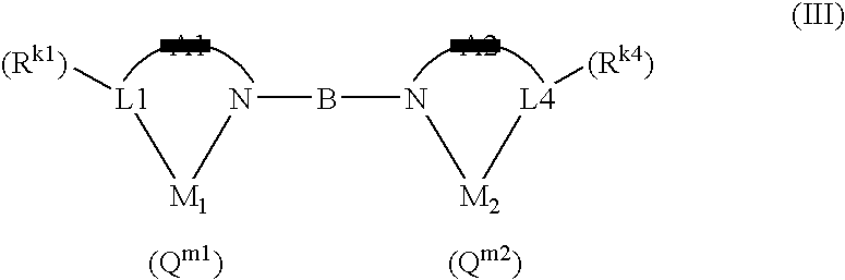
[L1]([(Rk1)])[M1]NBN[M2][L4][(Rk4)]
